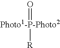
O=[Photo1-P-Photo2][R]
